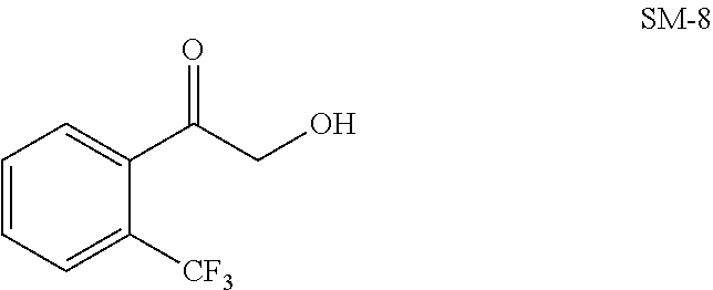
C1=CC=C([CF3])C(C(CO)=O)=C1
